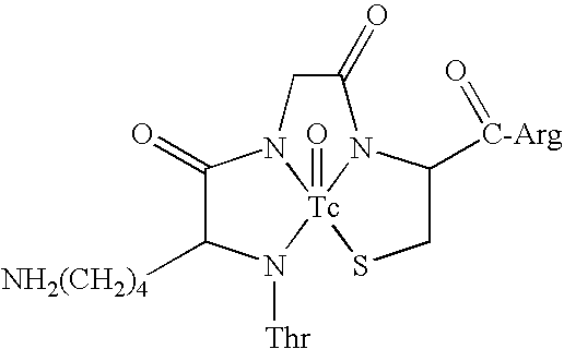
C1(=O)C([NH2(CH2)4])N([Thr])[Tc]23(=O)N1CC(=O)N2C([C-Arg]=O)CS3
